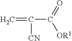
C=C(C([OR1])=O)[CN]
